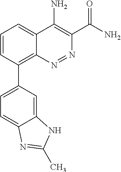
C1=CC(C2=CC=C3C(=C2)NC(C)=N3)=C2C(=C1)C(N)=C(C(N)=O)N=N2
